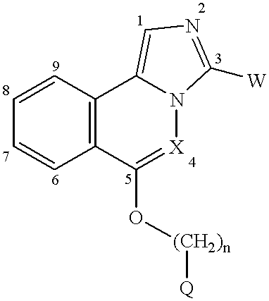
C12=C(C=CC=C1)C1=CN=C([W])N1[X]=C2O[(CH2)n][Q]
